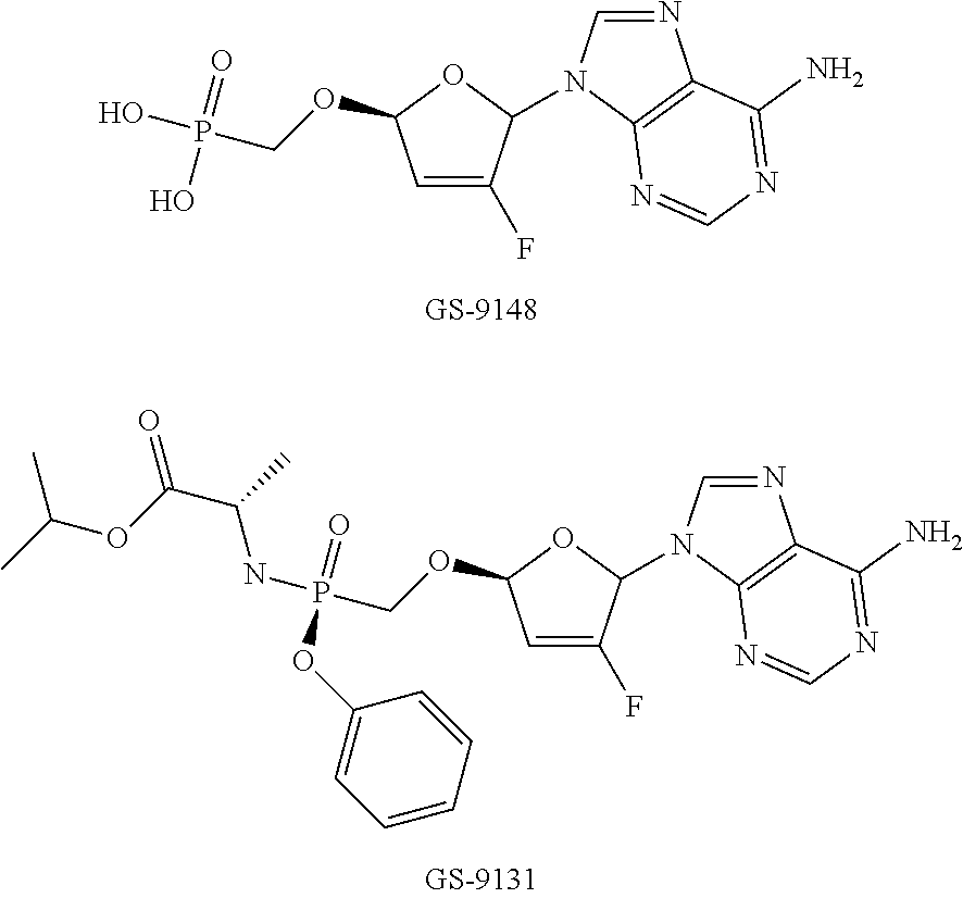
C1=C(F)C(N2C=NC3=C2N=CN=C3N)OC1OCP(O)(=O)O.C1=C(F)C(N2C=NC3=C2N=CN=C3N)OC1OCP(NC(C)C(=O)OC(C)C)(=O)OC1=CC=CC=C1
